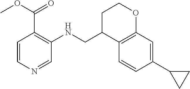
C1(C2CC2)=CC2=C(C=C1)C(CNC1=C(C(OC)=O)C=CN=C1)CCO2
